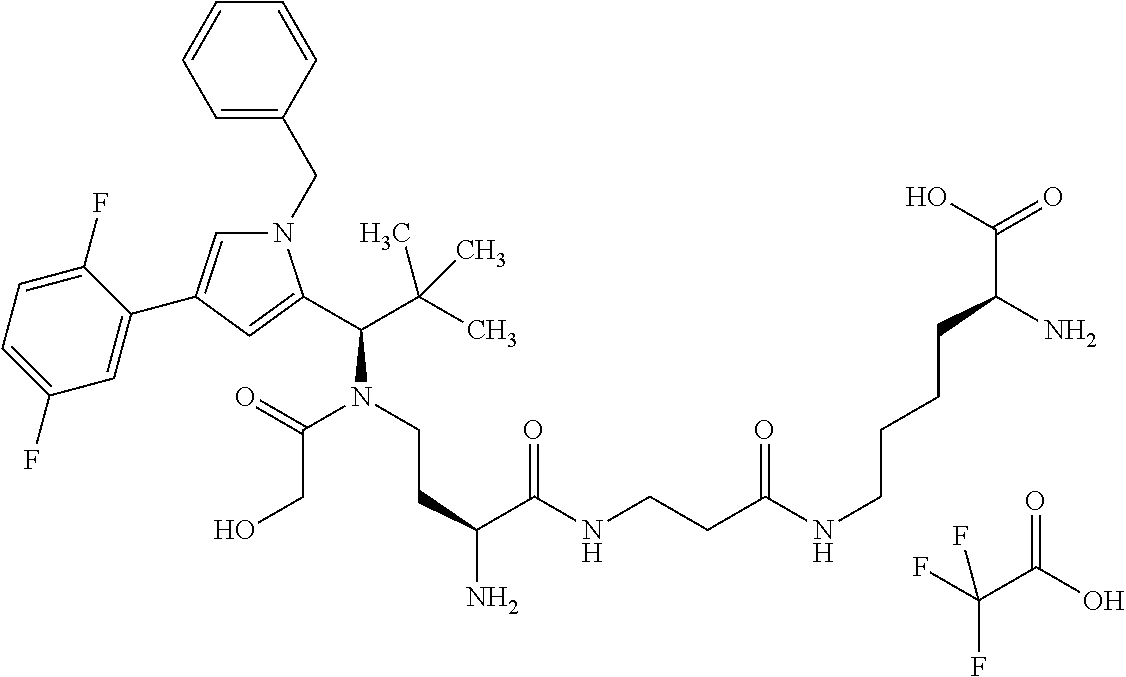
N1(CC2=CC=CC=C2)C=C(C2=CC(F)=CC=C2F)C=C1C(C(C)(C)C)N(C(CO)=O)CCC(C(=O)NCCC(NCCCCC(C(O)=O)N)=O)N.C(C(=O)O)(F)(F)F
